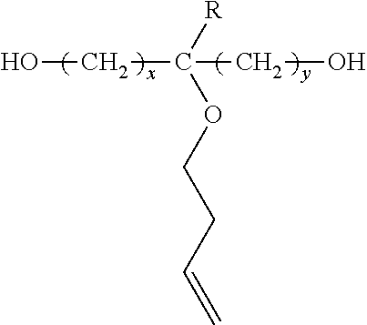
OCC([R])(OCCC=C)CO
